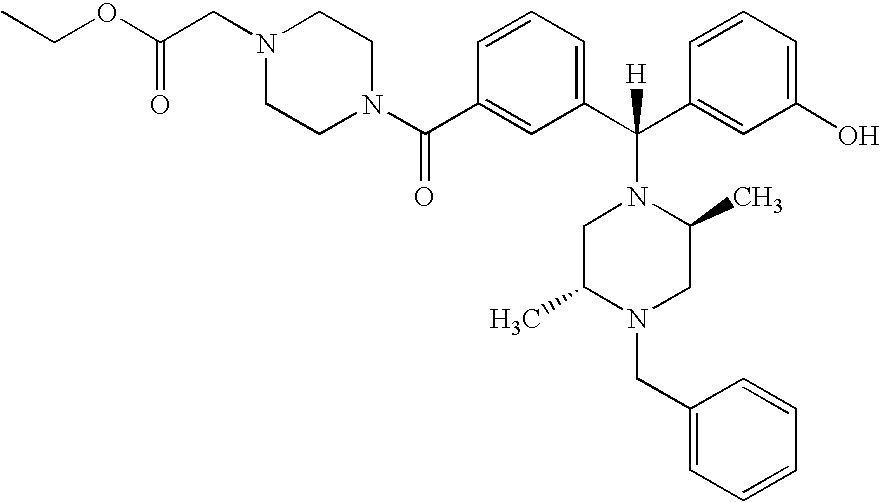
N1(C(C2=CC(C(C3=CC(O)=CC=C3)(N3CC(C)N(CC4=CC=CC=C4)CC3C)[H])=CC=C2)=O)CCN(CC(OCC)=O)CC1
